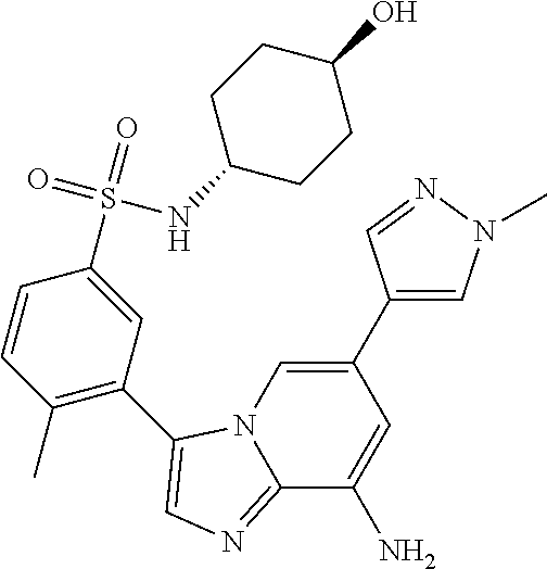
C1(C)=C(C2=CN=C3N2C=C(C2=CN(C)N=C2)C=C3N)C=C(S(=O)(=O)NC2CCC(O)CC2)C=C1
